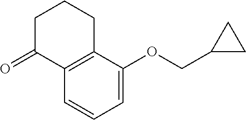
C1C(=O)C2=C(CC1)C(OCC1CC1)=CC=C2
